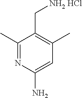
C1(C)=NC(N)=CC(C)=C1C[NH2 HCl]
